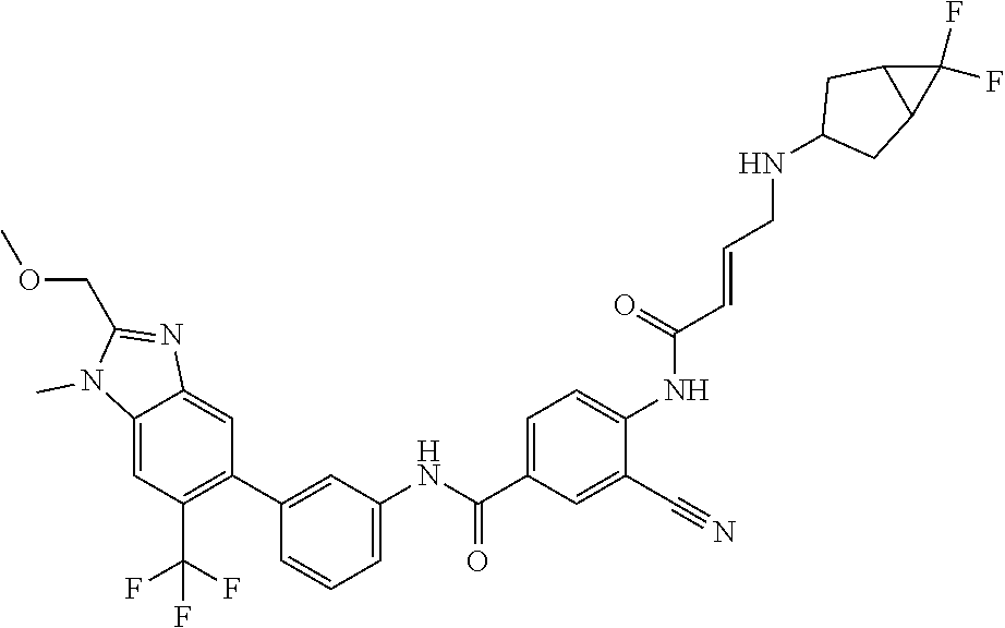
C12=CC(C(F)(F)F)=C(C3=CC(NC(C4=CC=C(NC(C=CCNC5CC6C(C5)C6(F)F)=O)C(C#N)=C4)=O)=CC=C3)C=C1N=C(COC)N2C
